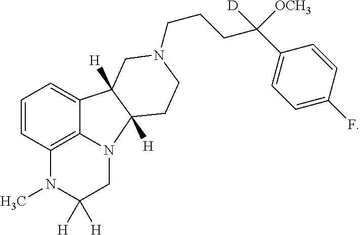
C1=CC2=C3N(CC([H])([H])N2C)C2([H])C([H])(C3=C1)CN(CCCC(C1=CC=C(F)C=C1)([OCH3])[D])CC2
